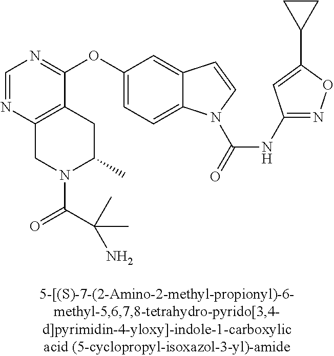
C1(OC2=CC=C3C(=C2)C=CN3C(=O)NC2=NOC(C3CC3)=C2)=NC=NC2=C1CC(C)N(C(C(C)(C)N)=O)C2
